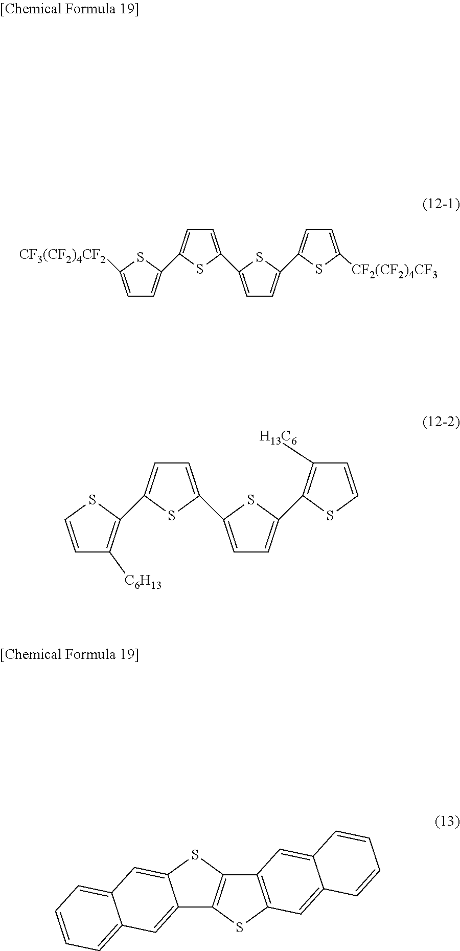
C1=C([CF3(CF2)4CF2])SC(C2=CC=C(C3=CC=C(C4=CC=C([CF2(CF2)4CF3])S4)S3)S2)=C1.C1=CSC(C2=CC=C(C3=CC=C(C4=C([H13C6])C=CS4)S3)S2)=C1[C6H13].C12=CC3=CC=CC=C3C=C1SC1=C2SC2=C1C=C1C(=C2)C=CC=C1
